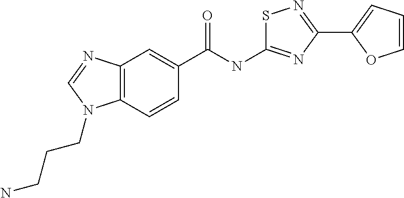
C12=C(C=CC(C(NC3=NC(C4=CC=CO4)=NS3)=O)=C1)N(CCCN)C=N2
